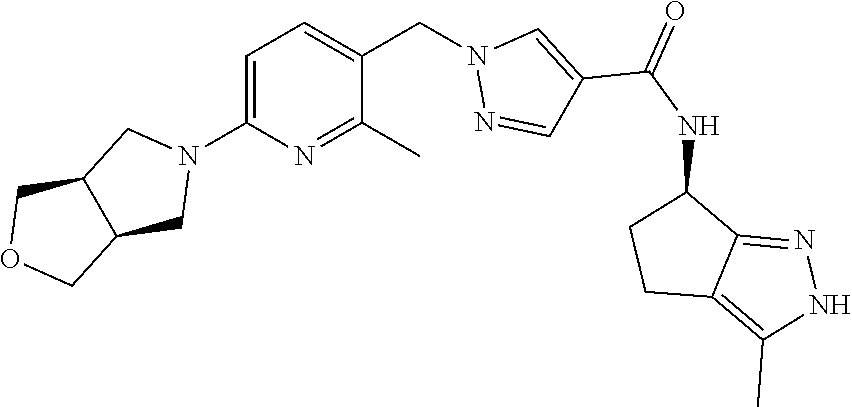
C1=C(N2CC3C(C2)COC3)N=C(C)C(CN2N=CC(C(NC3CCC4=C(C)NN=C34)=O)=C2)=C1
